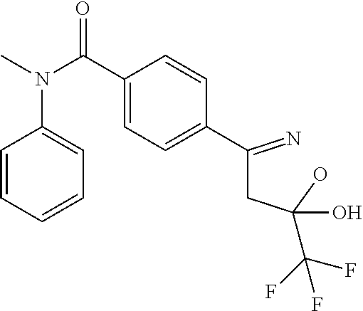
C(C1=CC=C(C(CC(O)(O)C(F)(F)F)=N)C=C1)(N(C)C1=CC=CC=C1)=O
